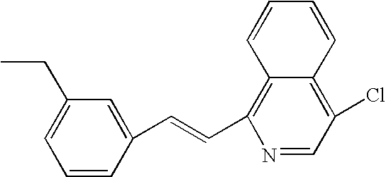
C1(CC)=CC=CC(C=CC2=C3C(=C(Cl)C=N2)C=CC=C3)=C1
